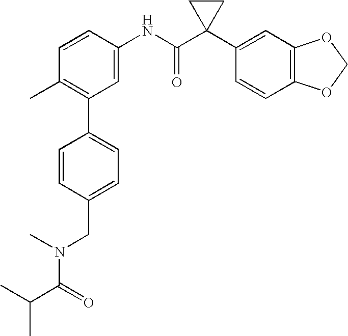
C1=CC(NC(C2(C3=CC4=C(C=C3)OCO4)CC2)=O)=CC(C2=CC=C(CN(C(C(C)C)=O)C)C=C2)=C1C
